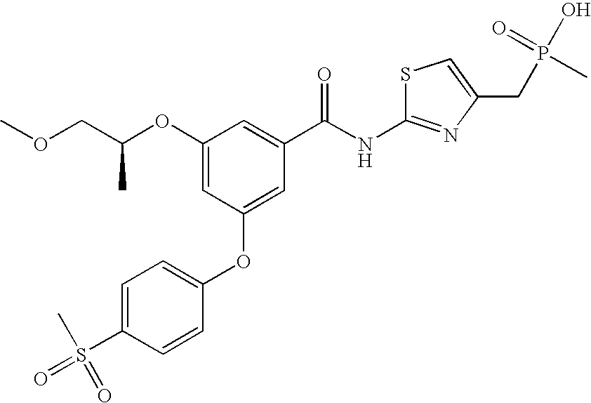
C1(OC(COC)C)=CC(OC2=CC=C(S(=O)(=O)C)C=C2)=CC(C(NC2=NC(CP(O)(=O)C)=CS2)=O)=C1
